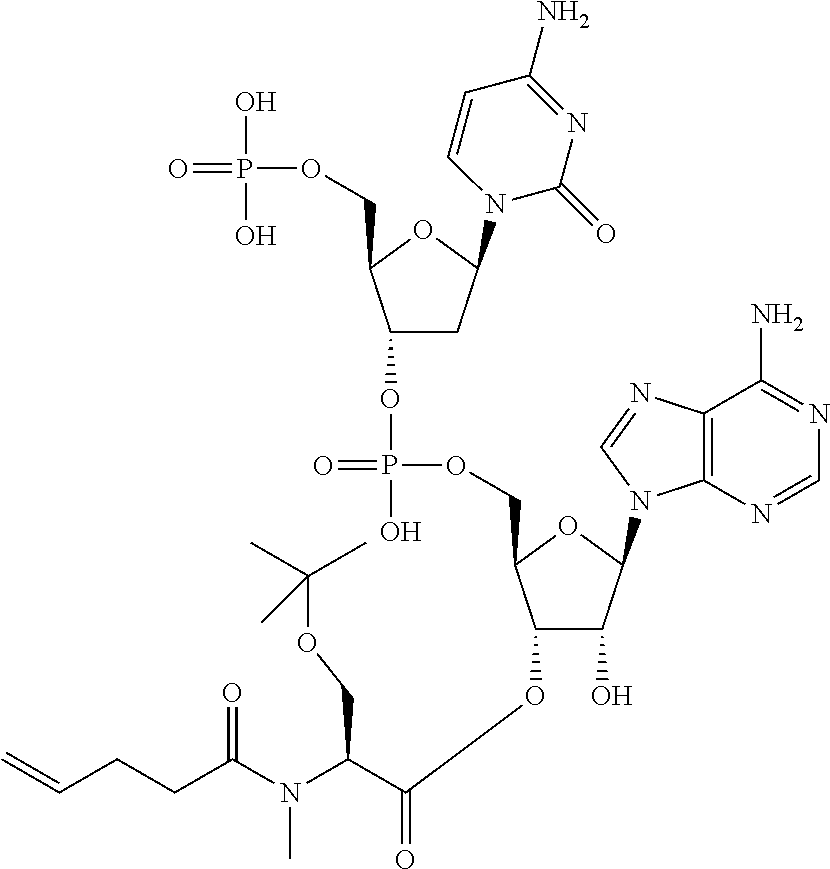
C(C(N(C(CCC=C)=O)C)C(=O)OC1C(O)C(N2C3=C(N=C2)C(N)=NC=N3)OC1COP(=O)(O)OC1CC(N2C(=O)N=C(N)C=C2)OC1COP(=O)(O)O)OC(C)(C)C
